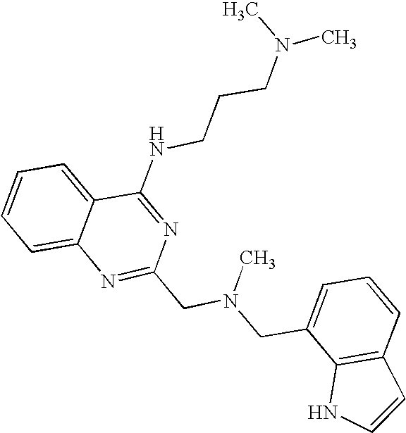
C1=CC=C2C(=C1)N=C(CN(CC1=CC=CC3=C1NC=C3)C)N=C2NCCCN(C)C
